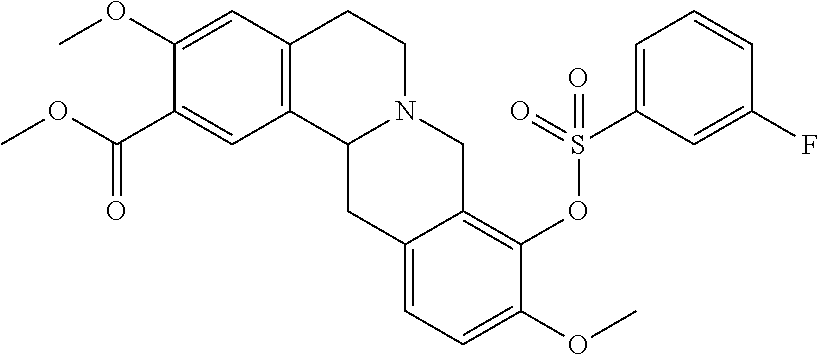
C1(C(OC)=O)=CC2=C(C=C1OC)CCN1C2CC2=CC=C(OC)C(OS(C3=CC=CC(F)=C3)(=O)=O)=C2C1
